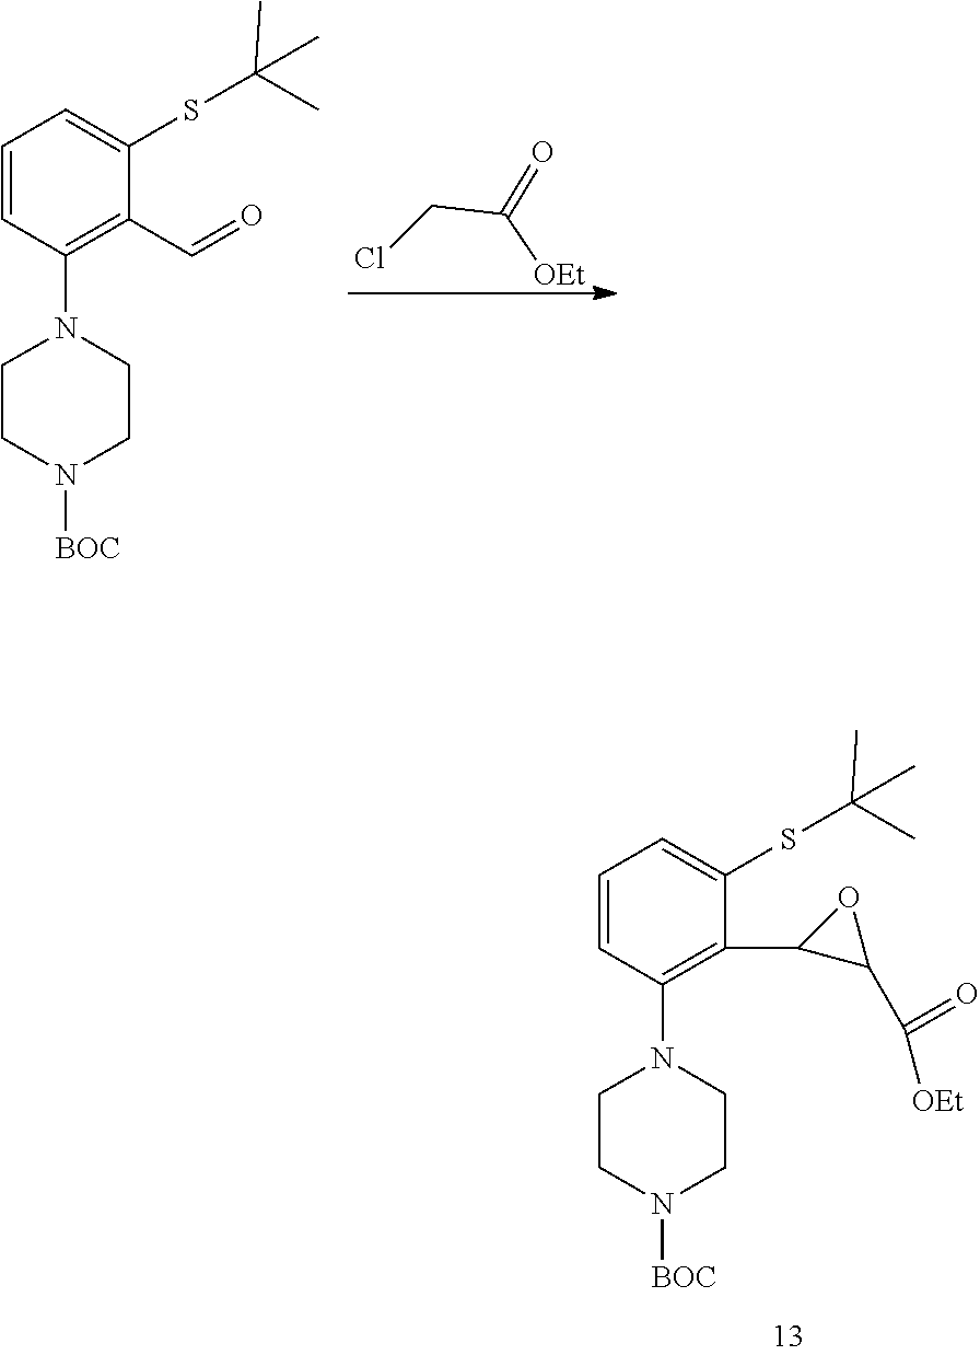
C1=CC(N2CCN([BOC])CC2)=C(C2C(C(=O)[OEt])O2)C(SC(C)(C)C)=C1.C1=CC(N2CCN([BOC])CC2)=C(C=O)C(SC(C)(C)C)=C1.C(Cl)C([OEt])=O
